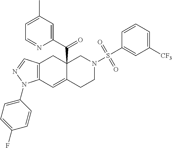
C12=C(C=C3C(C(C4=CC(C)=CC=N4)=O)(C1)CN(S(C1=CC([CF3])=CC=C1)(=O)=O)CC3)N(C1=CC=C(F)C=C1)N=C2
